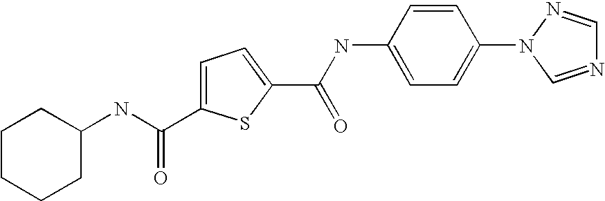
C1=C(C(NC2CCCCC2)=O)SC(C(NC2=CC=C(N3C=NC=N3)C=C2)=O)=C1
